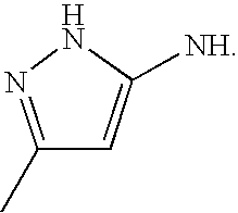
C1(C)=NNC([NH])=C1
